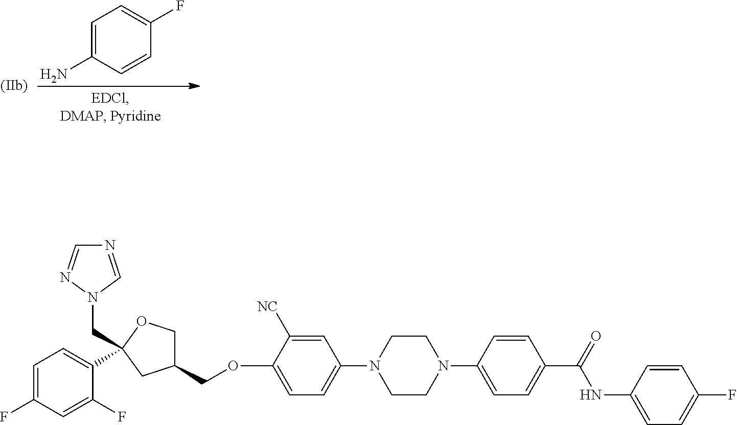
C1CN(C2=CC=C(OCC3COC(CN4C=NC=N4)(C4=CC=C(F)C=C4F)C3)C([NC])=C2)CCN1C1=CC=C(C(=O)NC2=CC=C(F)C=C2)C=C1.C1=C(N)C=CC(F)=C1
